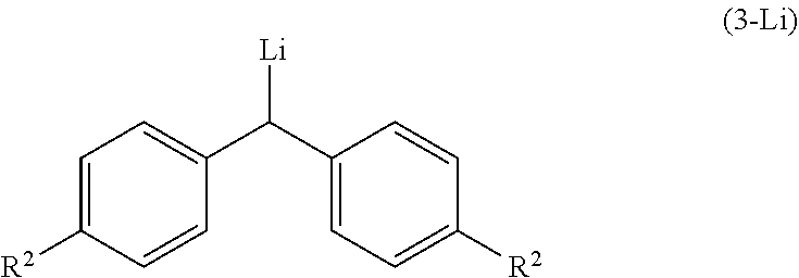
C1([R2])=CC=C(C(C2=CC=C([R2])C=C2)[Li])C=C1
